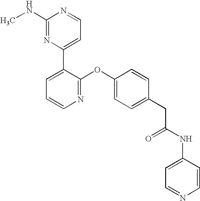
N1=C(OC2=CC=C(CC(NC3=CC=NC=C3)=O)C=C2)C(C2=CC=NC(NC)=N2)=CC=C1
